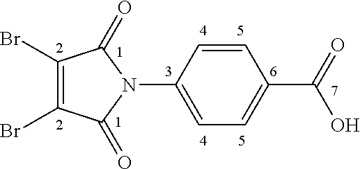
C1(Br)=C(Br)C(=O)N(C2=CC=C(C(O)=O)C=C2)C1=O
